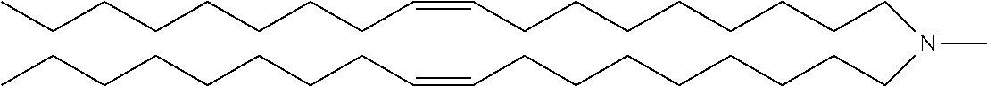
C(CCCCC=CCCCCCCCCN(CCCCCCCCC=CCCCCCCCC)C)CCC
